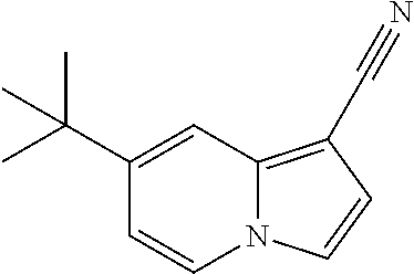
N12C(=C(C#N)C=C1)C=C(C(C)(C)C)C=C2
